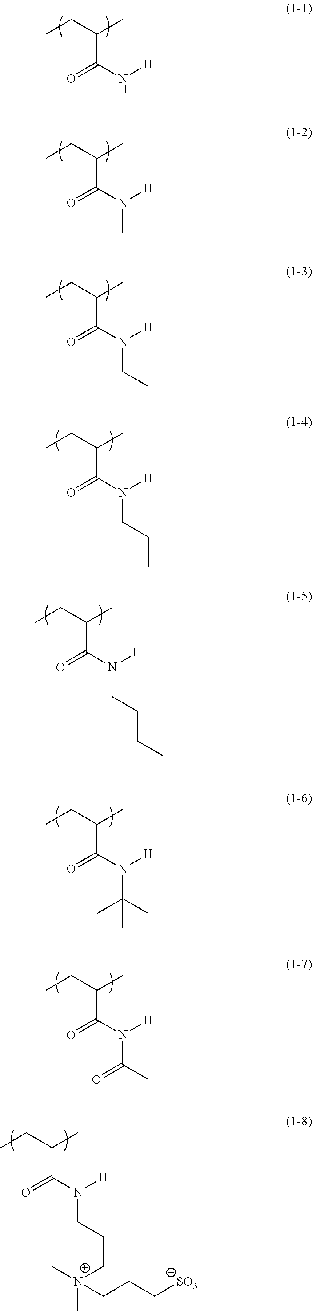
CCC(C)C(N[H])=O.CCC(C)C(N([H])C)=O.CCC(C)C(N([H])CC)=O.CCC(C)C(N([H])CCC)=O.CCC(C)C(N([H])CCCC)=O.CCC(C)C(N([H])C(C)(C)C)=O.CCC(C)C(N([H])C(C)=O)=O.CCC(C)C(N([H])CCC[N+](C)(C)CCC[SO3])=O
